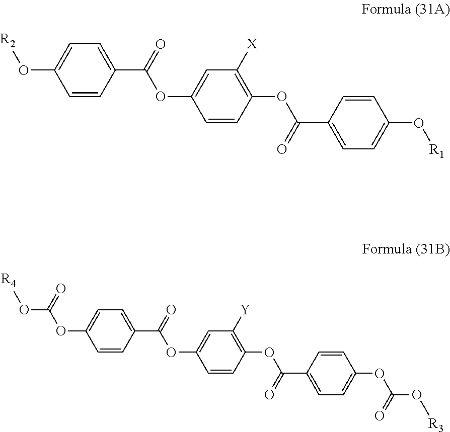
C1=CC(C(=O)OC2=CC([X])=C(OC(C3=CC=C(O[R1])C=C3)=O)C=C2)=CC=C1O[R2].C1=CC(C(=O)OC2=CC([Y])=C(OC(C3=CC=C(OC(=O)O[R3])C=C3)=O)C=C2)=CC=C1OC(O[R4])=O
